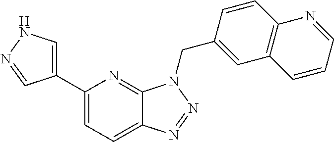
C1(C2=CNN=C2)=CC=C2C(=N1)N(CC1=CC3=C(C=C1)N=CC=C3)N=N2
